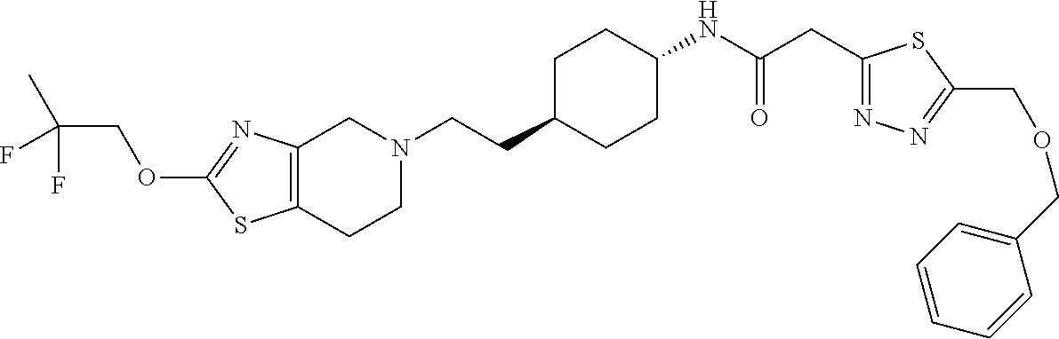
C12=C(CCN(CCC3CCC(NC(CC4=NN=C(COCC5=CC=CC=C5)S4)=O)CC3)C1)SC(OCC(C)(F)F)=N2
